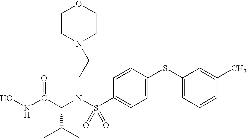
C(N(S(C1=CC=C(SC2=CC=CC(C)=C2)C=C1)(=O)=O)CCN1CCOCC1)(C(NO)=O)C(C)C
